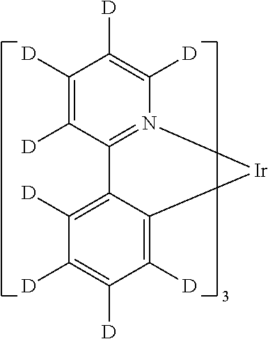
C12=C([D])C([D])=C([D])C([D])=C1[Ir]N1=C2C([D])=C([D])C([D])=C1[D]
